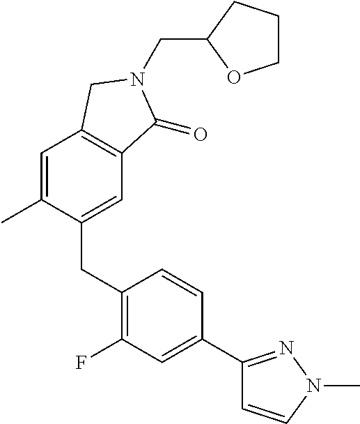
C1(CC2=C(F)C=C(C3=NN(C)C=C3)C=C2)=CC2=C(C=C1C)CN(CC1OCCC1)C2=O
